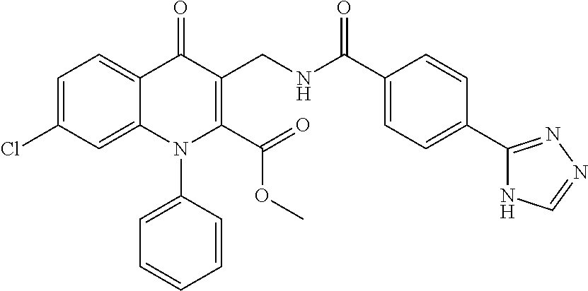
C1=C(Cl)C=C2C(=C1)C(=O)C(CNC(C1=CC=C(C3=NN=CN3)C=C1)=O)=C(C(=O)OC)N2C1=CC=CC=C1
